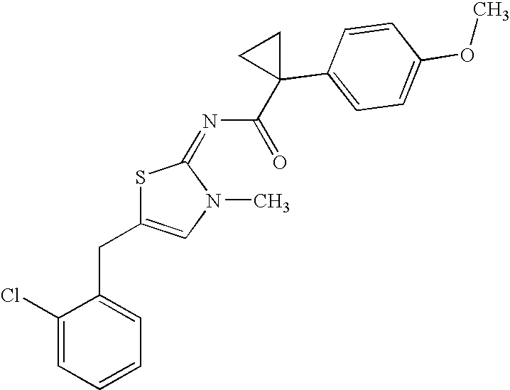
C1(Cl)=CC=CC=C1CC1=CN(C)C(=NC(=O)C2(C3=CC=C(OC)C=C3)CC2)S1
